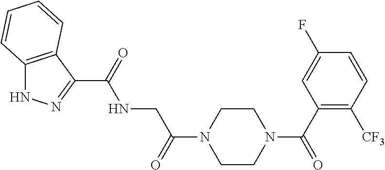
C12=C(C(C(=O)NCC(=O)N3CCN(C(=O)C4=C([CF3])C=CC(F)=C4)CC3)=NN1)C=CC=C2
